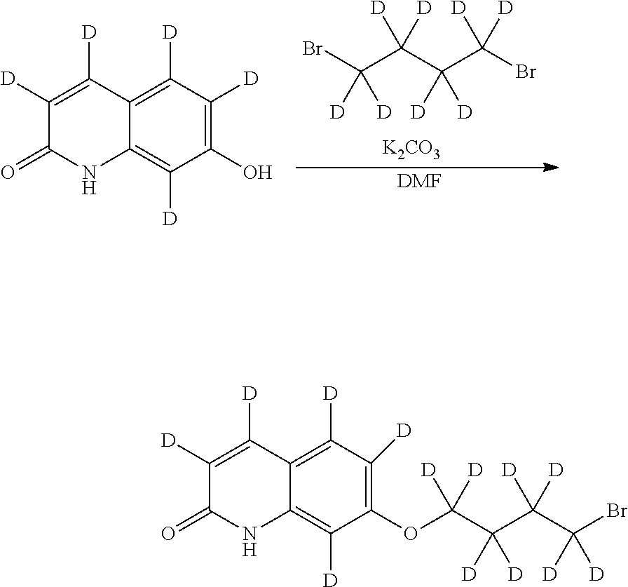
[DMF].[K2CO3].BrC([D])([D])C(C([D])([D])C(Br)([D])[D])([D])[D].C1([D])=C([D])C2=C([D])C([D])=C(O)C([D])=C2NC1=O.C([D])([D])(C(C([D])([D])C(Br)([D])[D])([D])[D])OC1=C([D])C([D])=C2C(=C1[D])NC(=O)C([D])=C2[D]
